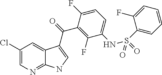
C1(Cl)=CN=C2C(=C1)C(C(=O)C1=C(F)C(NS(C3=CC=CC=C3F)(=O)=O)=CC=C1F)=CN2
